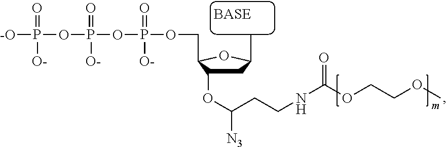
[-O]P(OP(OP(OCC1C(OC(CCNC(=O)OCCOC)[N3])CC(C)O1)(=O)[O-])(=O)[O-])(=O)[O-]
